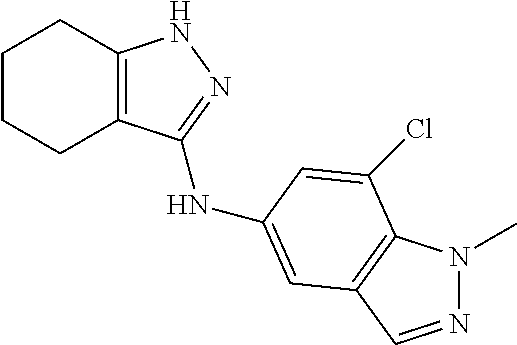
C1CCC2=C(C1)NN=C2NC1=CC2=C(N(C)N=C2)C(Cl)=C1
